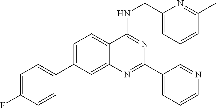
C1=C(C2=CC=C(F)C=C2)C=C2C(=C1)C(NCC1=CC=CC(C)=N1)=NC(C1=CC=CN=C1)=N2
